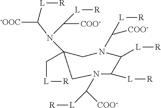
[L]([R])C([-OOC])N(C1(C[L][R])CN(C([COO-])[L][R])C([L][R])C([L][R])N(C([COO-])[L][R])C1)C([COO-])[L][R]
